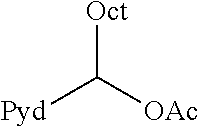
[Oct]C([OAc])[Pyd]
